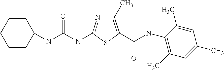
C1(C)=C(C(NC2=C(C)C=C(C)C=C2C)=O)SC(NC(NC2CCCCC2)=O)=N1
